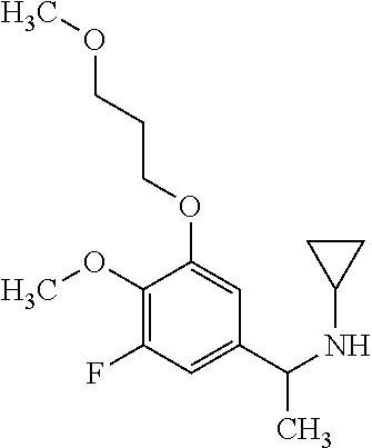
C1(OC)=C(F)C=C(C(NC2CC2)C)C=C1OCCCOC
